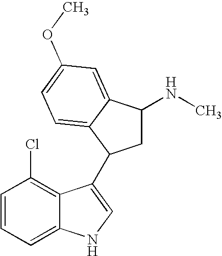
C1=C2C(=C(Cl)C=C1)C(C1CC(NC)C3=CC(OC)=CC=C31)=CN2
